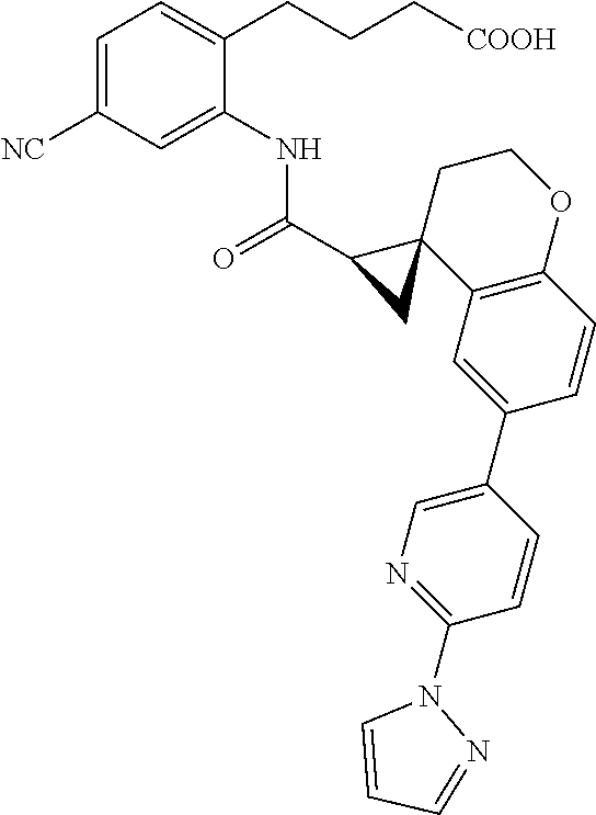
C1=C([NC])C=C(NC(C2CC23C2=C(OCC3)C=CC(C3=CN=C(N4C=CC=N4)C=C3)=C2)=O)C(CCC[COOH])=C1
